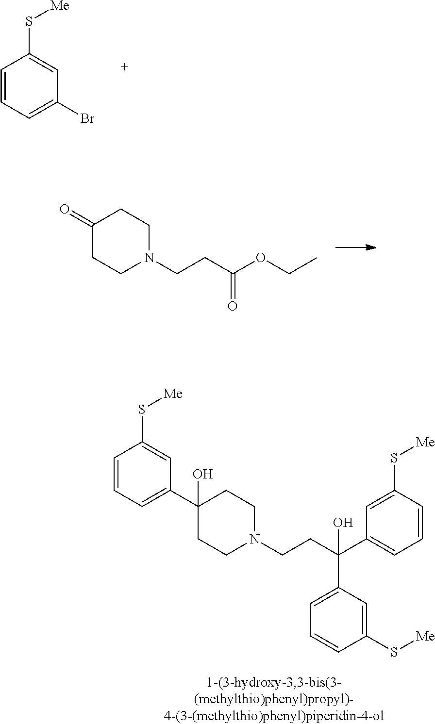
C1=CC=C(Br)C=C1S[Me].C1(=O)CCN(CCC(OCC)=O)CC1.C1(C2=CC=CC(S[Me])=C2)(O)CCN(CCC(C2=CC=CC(S[Me])=C2)(C2=CC=CC(S[Me])=C2)O)CC1
